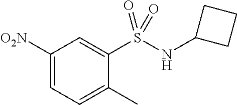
[O2N]C1=CC=C(C)C(S(NC2CCC2)(=O)=O)=C1
